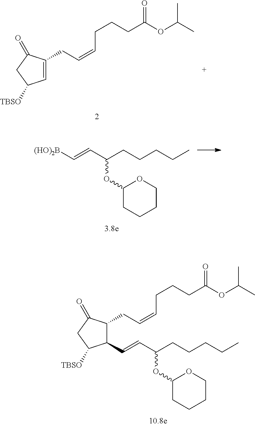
C1=C(CC=CCCCC(OC(C)C)=O)C(=O)CC1[TBSO].C1(C=CC(CCCCC)OC2CCCCO2)C(CC=CCCCC(OC(C)C)=O)C(=O)CC1[TBSO].C(CC)CCC(C=C[(HO)2B])OC1CCCCO1
